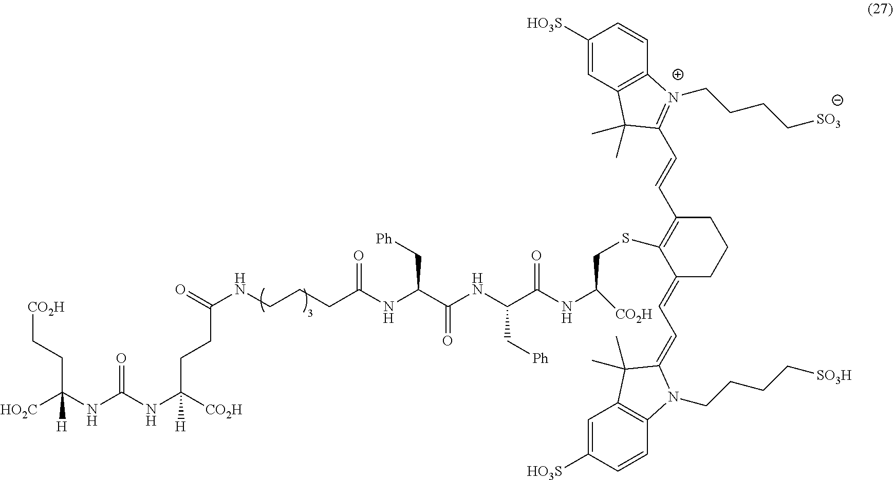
[HO2C]C(NC(NC([CO2H])(CCC(NCCCC(NC(C(NC(C(NC([CO2H])CSC1=C(C=CC2=N(CCCC[SO3])C3=C(C=C([HO3S])C=C3)C2(C)C)CCCC1=CC=C1N(CCCC[SO3H])C2=C(C=C([HO3S])C=C2)C1(C)C)=O)C[Ph])=O)C[Ph])=O)=O)[H])=O)(CC[CO2H])[H]
